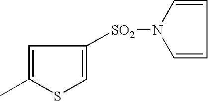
C1=C(C)SC=C1[SO2]N1C=CC=C1
